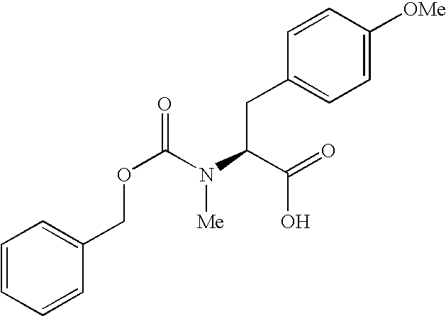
C1=CC=CC(COC(=O)N(C(C(=O)O)CC2=CC=C([OMe])C=C2)[Me])=C1
